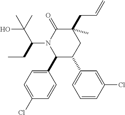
C1(C2=CC=C(Cl)C=C2)C(C2=CC=CC(Cl)=C2)CC(CC=C)(C)C(=O)N1C(CC)C(C)(O)C
